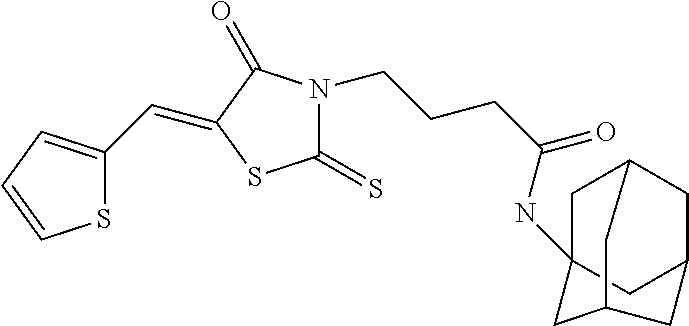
S1C(C=C2C(=O)N(CCCC(=O)NC34CC5CC(C3)CC(C4)C5)C(=S)S2)=CC=C1
